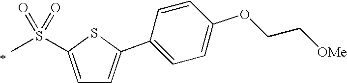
C1=C(S(=O)(=O)C)SC(C2=CC=C(OCC[OMe])C=C2)=C1
